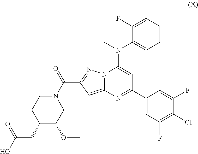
N12C(=CC(C(=O)N3CCC(CC(O)=O)C(OC)C3)=N1)N=C(C1=CC(F)=C(Cl)C(F)=C1)C=C2N(C)C1=C(C)C=CC=C1F
